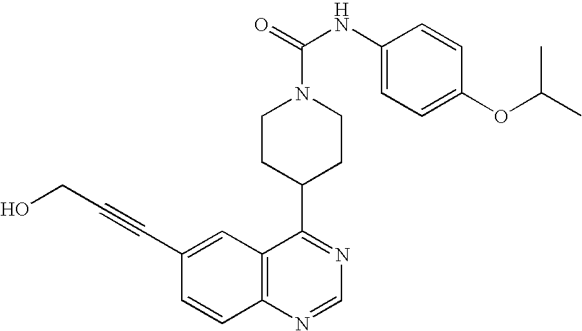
C1CN(C(=O)NC2=CC=C(OC(C)C)C=C2)CCC1C1=NC=NC2=C1C=C(C#CCO)C=C2
